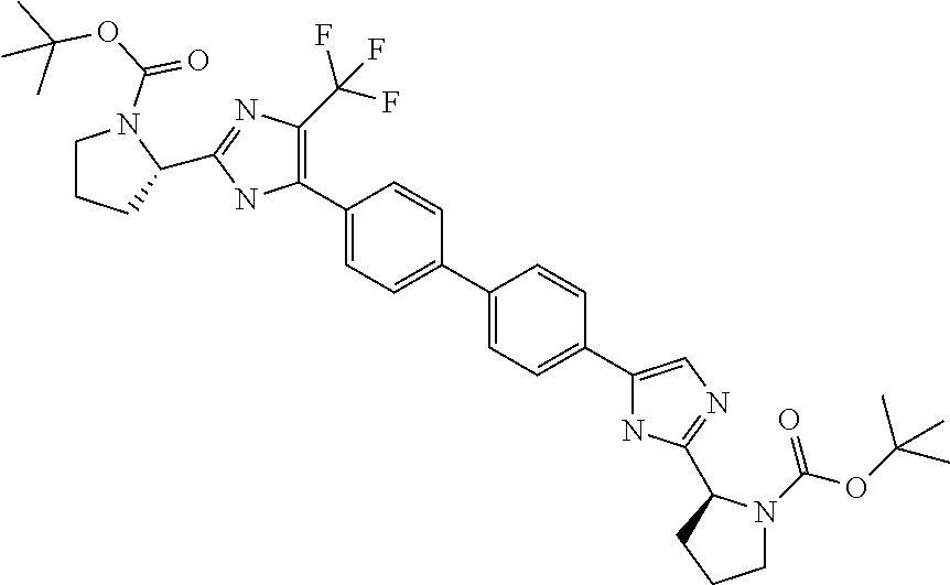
C1(C2=C(C(F)(F)F)N=C(C3CCCN3C(OC(C)(C)C)=O)N2)=CC=C(C2=CC=C(C3=CN=C(C4N(C(OC(C)(C)C)=O)CCC4)N3)C=C2)C=C1
